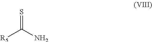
S=C([R5])N
